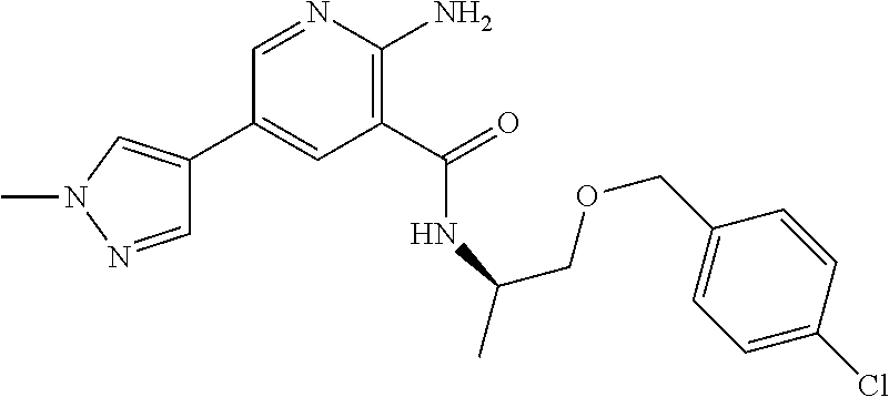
C1(C2=CN(C)N=C2)=CC(C(=O)NC(COCC2=CC=C(Cl)C=C2)C)=C(N)N=C1
